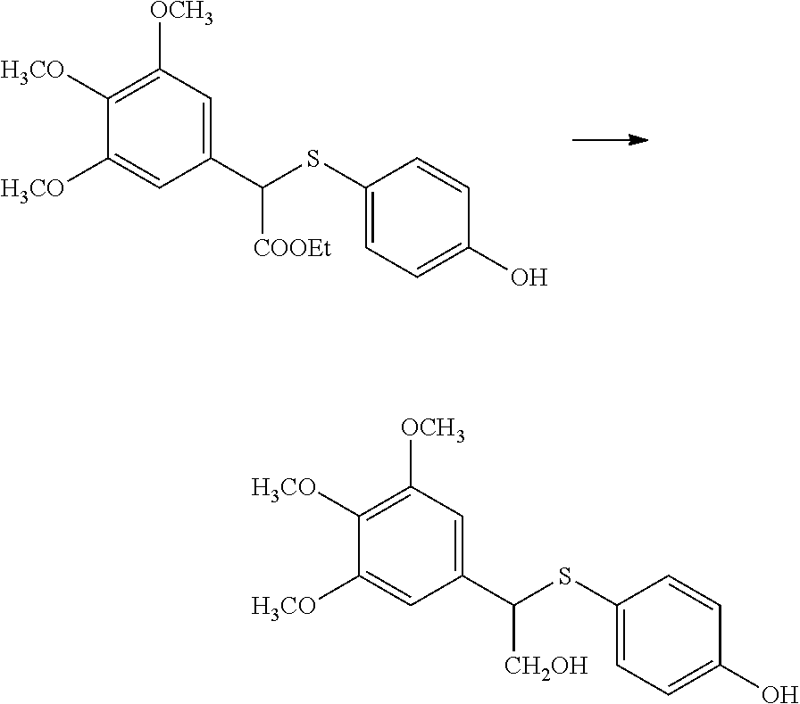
C1(C(SC2=CC=C(O)C=C2)[COOEt])=CC([OCH3])=C([H3CO])C([H3CO])=C1.C1(C(SC2=CC=C(O)C=C2)[CH2OH])=CC([OCH3])=C([H3CO])C([H3CO])=C1
